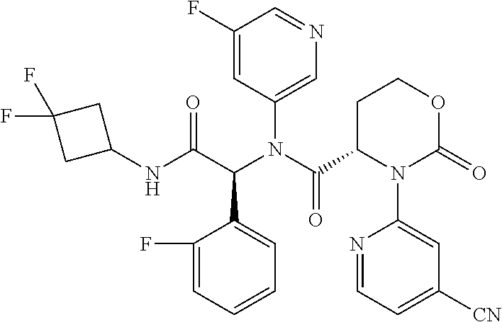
C1(F)=CC(N(C(C2N(C3=CC([CN])=CC=N3)C(=O)OCC2)=O)C(C(NC2CC(F)(F)C2)=O)C2=CC=CC=C2F)=CN=C1
